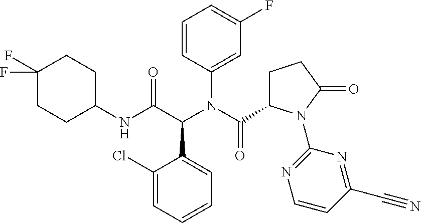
C1(Cl)=CC=CC=C1C(C(NC1CCC(F)(F)CC1)=O)N(C(C1CCC(=O)N1C1=NC=CC(C#N)=N1)=O)C1=CC(F)=CC=C1
